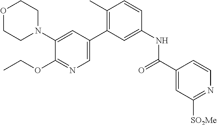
C1(N2CCOCC2)=CC(C2=C(C)C=CC(NC(C3=CC([SO2Me])=NC=C3)=O)=C2)=CN=C1OCC
